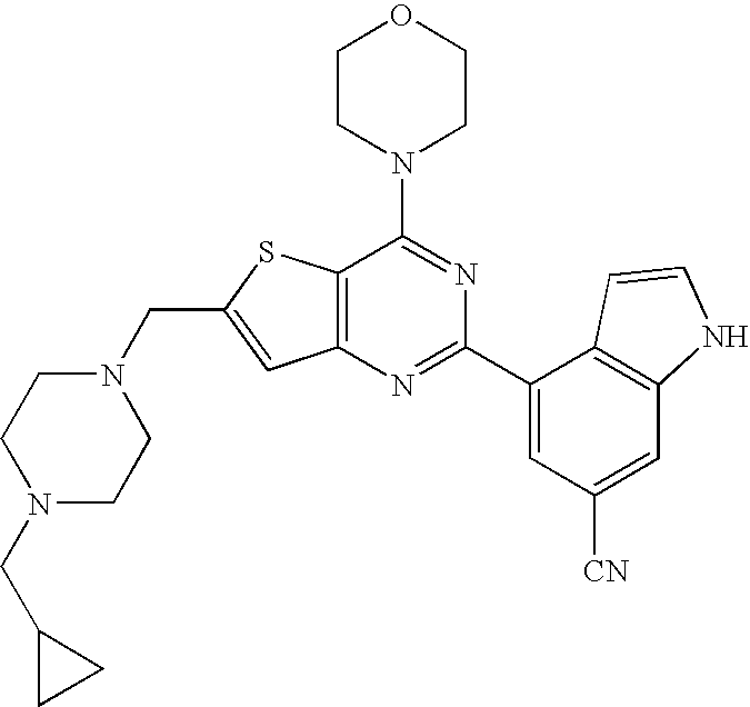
N1(CC2=CC3=C(S2)C(N2CCOCC2)=NC(C2=CC([CN])=CC4=C2C=CN4)=N3)CCN(CC2CC2)CC1
